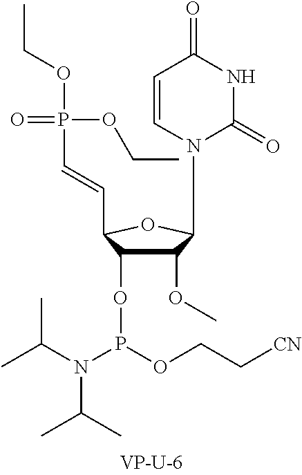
C1(OC)C(OP(N(C(C)C)C(C)C)OCC[CN])C(C=CP(OCC)(OCC)=O)OC1N1C(=O)NC(=O)C=C1
